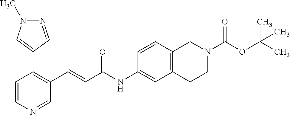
C1=CN=CC(C=CC(NC2=CC3=C(C=C2)CN(C(OC(C)(C)C)=O)CC3)=O)=C1C1=CN(C)N=C1
